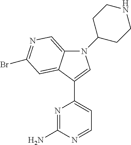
N1=C(N)N=CC=C1C1=CN(C2CCNCC2)C2=CN=C(Br)C=C21
